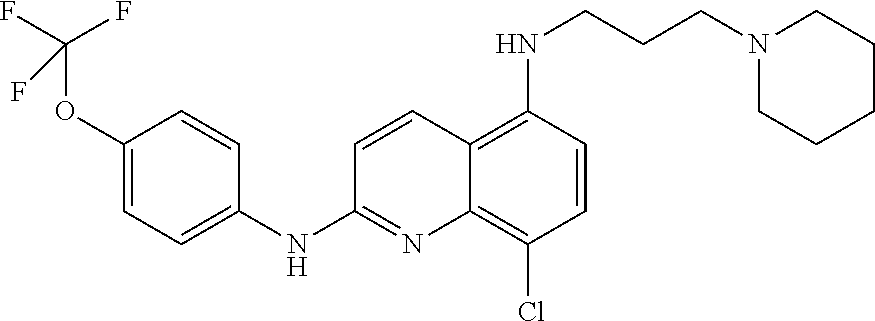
C1(OC(F)(F)F)=CC=C(NC2=NC3=C(Cl)C=CC(NCCCN4CCCCC4)=C3C=C2)C=C1
